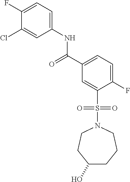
C1(F)=CC=C(NC(=O)C2=CC=C(F)C(S(N3CCC(O)CCC3)(=O)=O)=C2)C=C1Cl
